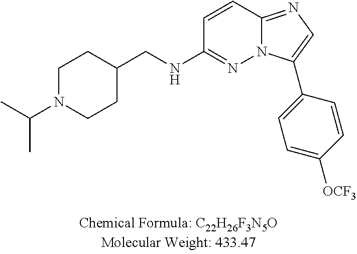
C1=CC2=NC=C(C3=CC=C([OCF3])C=C3)N2N=C1NCC1CCN(C(C)C)CC1
